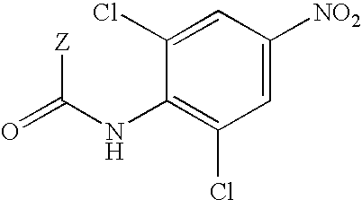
O=C(NC1=C(Cl)C=C([NO2])C=C1Cl)[Z]
